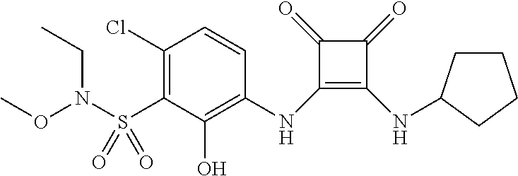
C1(Cl)=C(S(N(OC)CC)(=O)=O)C(O)=C(NC2=C(NC3CCCC3)C(=O)C2=O)C=C1
